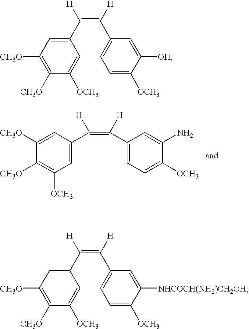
C1=C([CH3O])C([CH3O])=C([OCH3])C=C1C(=C([H])C1=CC=C([OCH3])C(N)=C1)[H].C1(C(=C(C2=CC=C([OCH3])C([OH])=C2)[H])[H])=CC([CH3O])=C([CH3O])C([OCH3])=C1.C1(C(=C(C2=CC=C([OCH3])C([NHCOCH(NH2)CH2OH])=C2)[H])[H])=CC([CH3O])=C([CH3O])C([OCH3])=C1
